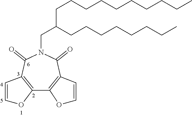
C12=C(C(=O)N(CC(CCCCCCCCCC)CCCCCCCC)C(=O)C3=C1OC=C3)C=CO2
